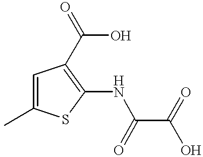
CC1=CC(C(O)=O)=C(NC(C(=O)O)=O)S1
